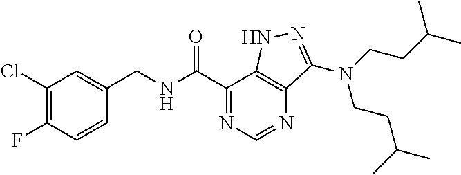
C1(Cl)=C(F)C=CC(CNC(C2=NC=NC3=C2NN=C3N(CCC(C)C)CCC(C)C)=O)=C1
